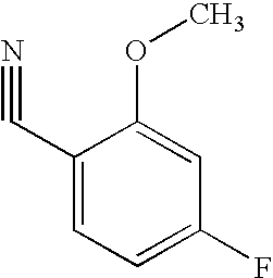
C1(C#N)=CC=C(F)C=C1OC
